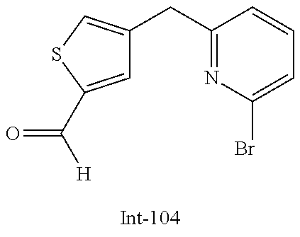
C1=C(C([H])=O)SC=C1CC1=NC(Br)=CC=C1
